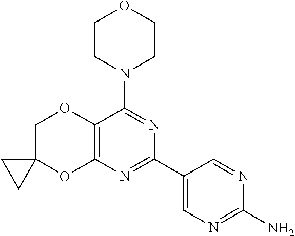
C12=C(N=C(C3=CN=C(N)N=C3)N=C1N1CCOCC1)OC1(CO2)CC1
